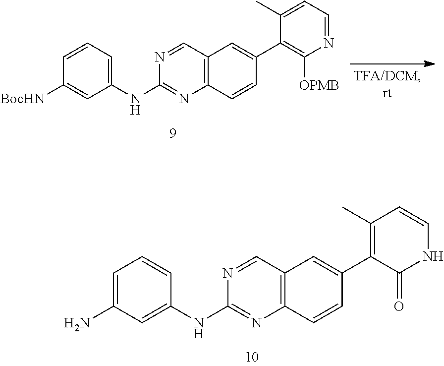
C12=C(C=NC(NC3=CC=CC([BocHN])=C3)=N1)C=C(C1=C([OPMB])N=CC=C1C)C=C2.C12=C(C=NC(NC3=CC(N)=CC=C3)=N1)C=C(C1=C(C)C=CNC1=O)C=C2
